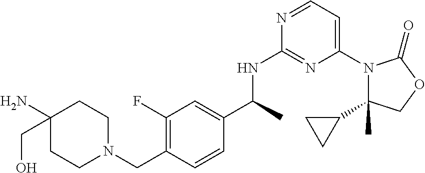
C1(C2CC2)(C)N(C2=CC=NC(NC(C3=CC(F)=C(CN4CCC(N)(CO)CC4)C=C3)C)=N2)C(=O)OC1
